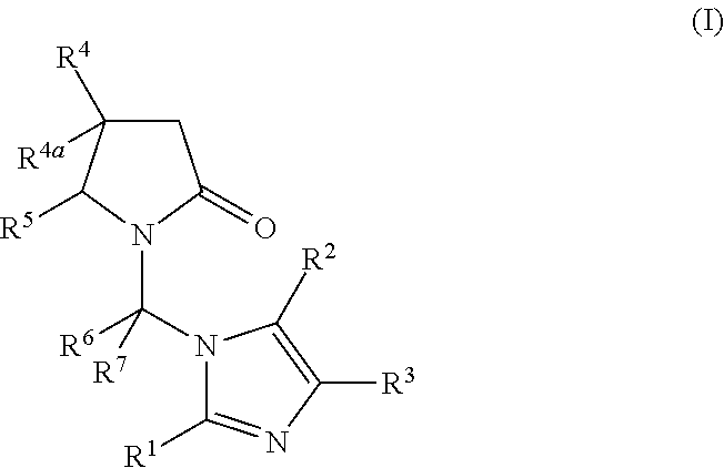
C1C([R4])([R4a])C([R5])N(C(N2C([R1])=NC([R3])=C2[R2])([R6])[R7])C1=O
